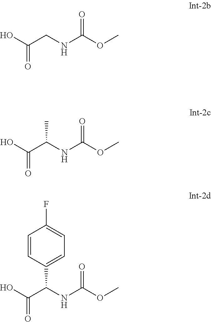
OC(CNC(OC)=O)=O.OC(C(NC(OC)=O)C)=O.OC(C(NC(OC)=O)C1=CC=C(F)C=C1)=O
